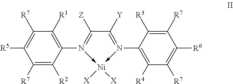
C1([R1])=C(N2->[Ni]([X])([X])-N(C3=C([R4])C([R7])=C([R6])C([R7])=C3[R3])=C([Y])C=2[Z])C([R2])=C([R7])C([R5])=C1[R7]
